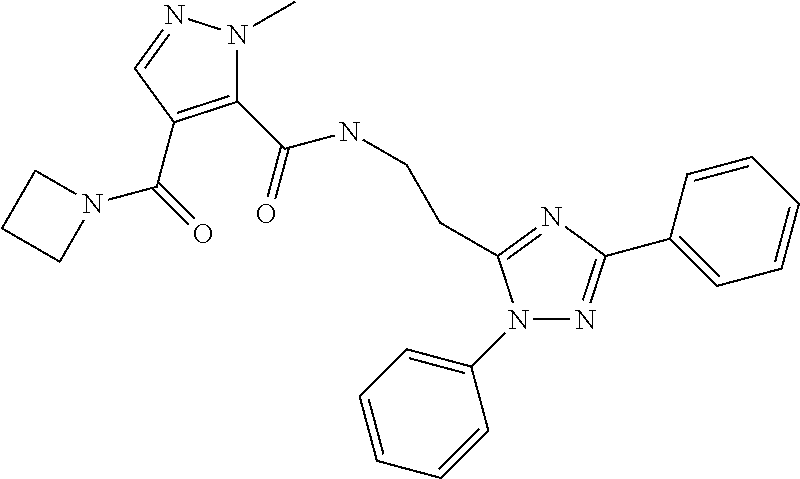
C1(C(=O)NCCC2=NC(C3=CC=CC=C3)=NN2C2=CC=CC=C2)=C(C(=O)N2CCC2)C=NN1C
